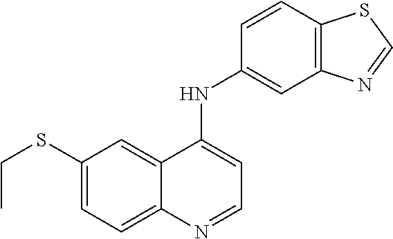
C1(SCC)=CC=C2C(=C1)C(NC1=CC3=C(C=C1)SC=N3)=CC=N2
